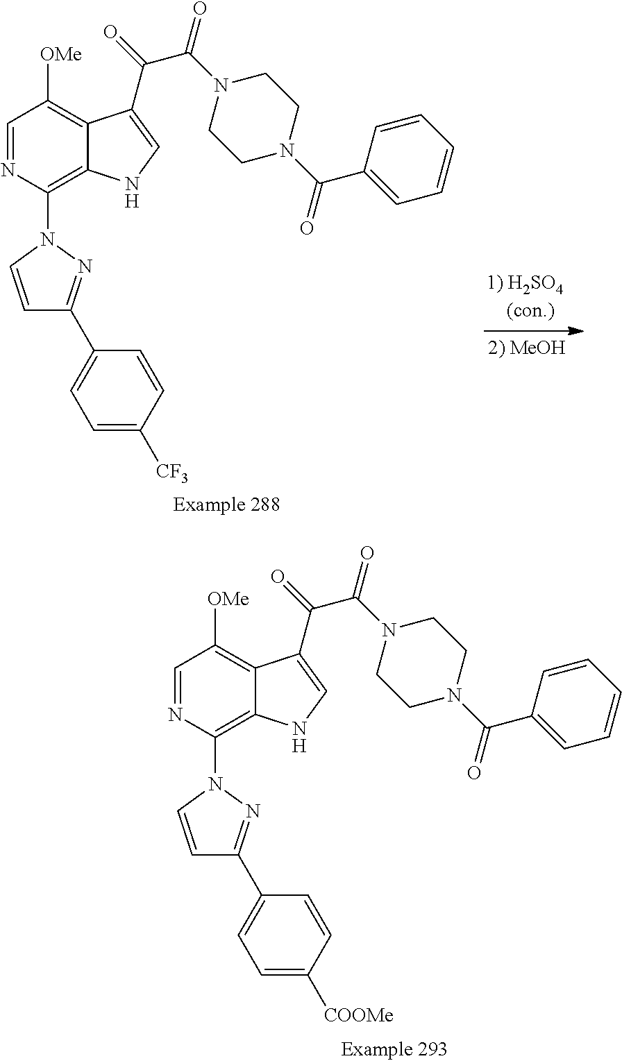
C1=NC(N2C=CC(C3=CC=C([CF3])C=C3)=N2)=C2C(=C1[OMe])C(C(=O)C(N1CCN(C(C3=CC=CC=C3)=O)CC1)=O)=CN2.C1=NC(N2C=CC(C3=CC=C([COOMe])C=C3)=N2)=C2C(=C1[OMe])C(C(=O)C(N1CCN(C(C3=CC=CC=C3)=O)CC1)=O)=CN2
